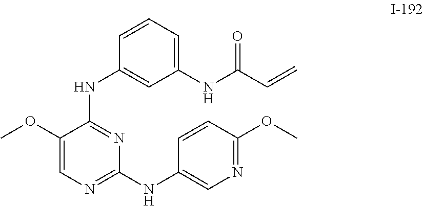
C1=CC(NC2=NC(NC3=CN=C(OC)C=C3)=NC=C2OC)=CC(NC(C=C)=O)=C1
